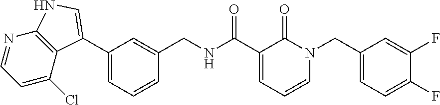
O=C(C1=CC=CN(CC2=CC=C(F)C(F)=C2)C1=O)NCC1=CC(C2=CNC3=C2C(Cl)=CC=N3)=CC=C1
